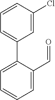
C1=CC=C(C2=CC=CC=C2C=O)C=C1Cl
